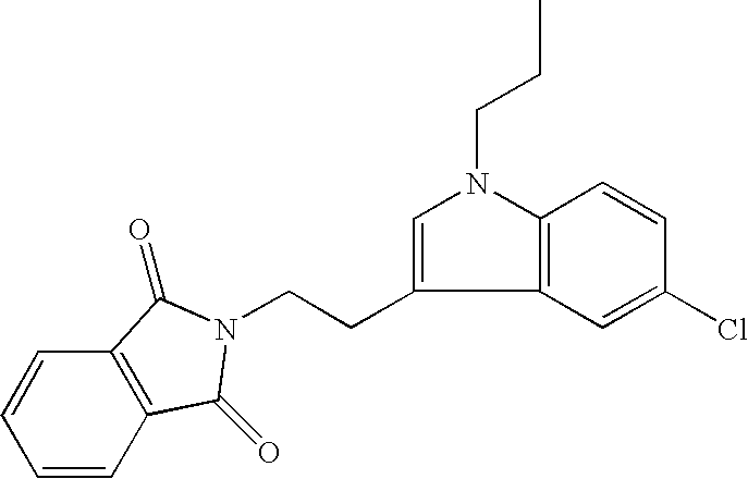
C12=C(C=C(Cl)C=C1)C(CCN1C(=O)C3=C(C=CC=C3)C1=O)=CN2CCC
